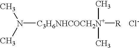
N([C3H6NHCOCH2N+]([R])(C)C)(C)C.[Cl-]
